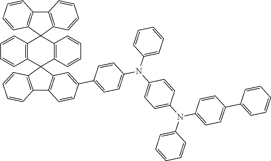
C12=C(C=CC=C1)C1(C3=C2C=CC=C3)C2=C(C=CC=C2)C2(C3=C(C4=C2C=C(C2=CC=C(N(C5=CC=C(N(C6=CC=CC=C6)C6=CC=C(C7=CC=CC=C7)C=C6)C=C5)C5=CC=CC=C5)C=C2)C=C4)C=CC=C3)C2=C1C=CC=C2
